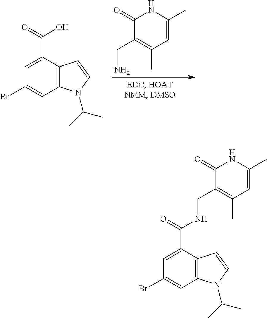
C1(=O)C(CN)=C(C)C=C(C)N1.BrC1=CC2=C(C(C(=O)O)=C1)C=CN2C(C)C.BrC1=CC2=C(C(C(=O)NCC3=C(C)C=C(C)NC3=O)=C1)C=CN2C(C)C
